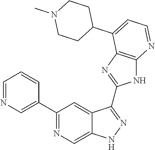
C1(C2=NC=C3C(=C2)C(C2=NC4=C(N2)N=CC=C4C2CCN(C)CC2)=NN3)=CN=CC=C1
